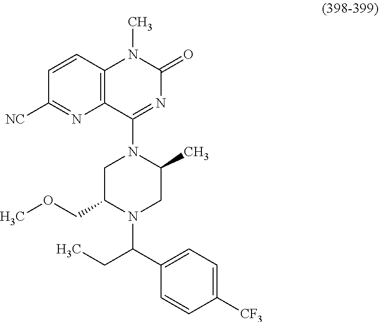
[CF3]C1=CC=C(C(CC)N2CC(C)N(C3=NC(=O)N(C)C4=C3N=C([NC])C=C4)CC2COC)C=C1
